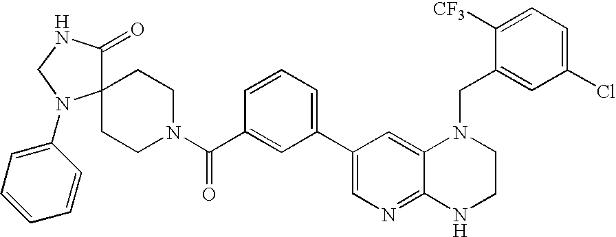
C1=CC=C(C2=CN=C3C(=C2)N(CC2=CC(Cl)=CC=C2[CF3])CCN3)C=C1C(N1CCC2(CC1)C(=O)NCN2C1=CC=CC=C1)=O
